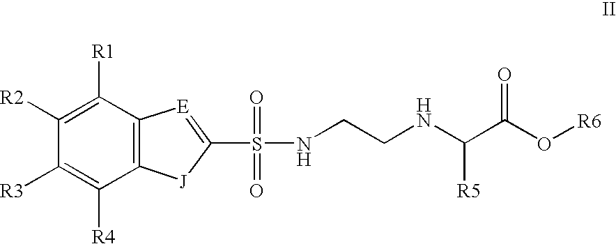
C1([R2])=C([R1])C2=C(C([R4])=C1[R3])[J]C(S(=O)(NCCNC(C(O[R6])=O)[R5])=O)=[E]2
